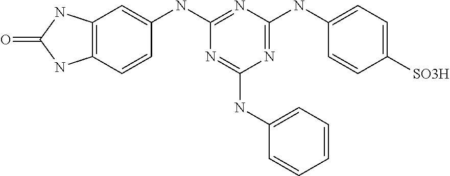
C12=C(C=CC(NC3=NC(NC4=CC=C([SO3H])C=C4)=NC(NC4=CC=CC=C4)=N3)=C1)NC(=O)N2
